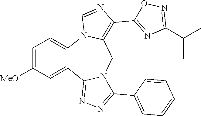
C1=C([MeO])C=C2C(=C1)N1C(=C(C3=NC(C(C)C)=NO3)N=C1)CN1C2=NN=C1C1=CC=CC=C1
